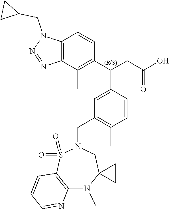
C1(C(CC(O)=O)C2=CC(CN3S(=O)(=O)C4=C(N(C)C5(C3)CC5)N=CC=C4)=C(C)C=C2)=C(C)C2=C(C=C1)N(CC1CC1)N=N2
